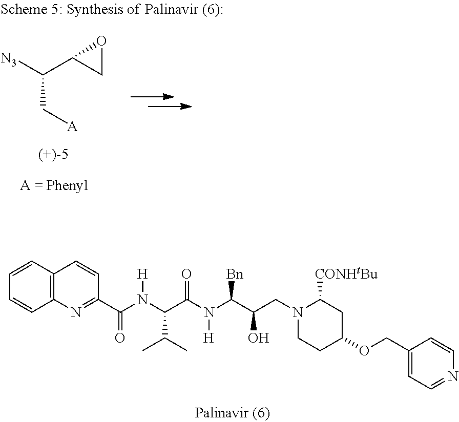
C(C[A])([N3])C1CO1.C1=CC2=C(C=C1)N=C(C(N(C(C(N(C(C(CN1CCC(OCC3=CC=NC=C3)CC1[CONHtBu])O)[Bn])[H])=O)C(C)C)[H])=O)C=C2
